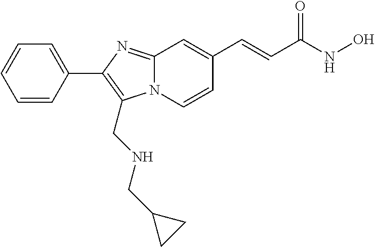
N12C(=NC(C3=CC=CC=C3)=C1CNCC1CC1)C=C(C=CC(NO)=O)C=C2
